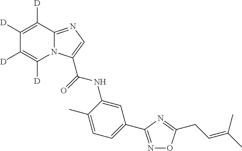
C1([D])=C([D])C2=NC=C(C(NC3=CC(C4=NOC(CC=C(C)C)=N4)=CC=C3C)=O)N2C([D])=C1[D]
